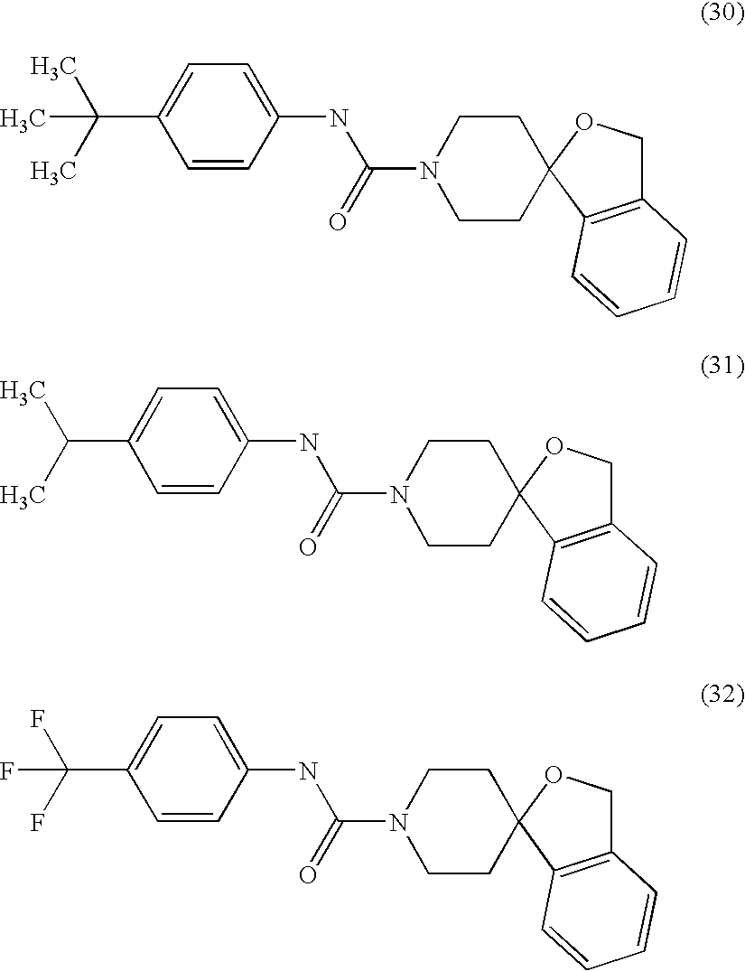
C1=C(C(C)(C)C)C=CC(NC(N2CCC3(CC2)OCC2=C3C=CC=C2)=O)=C1.C1=C(C(C)C)C=CC(NC(N2CCC3(CC2)OCC2=C3C=CC=C2)=O)=C1.C1=C(C(F)(F)F)C=CC(NC(N2CCC3(CC2)OCC2=C3C=CC=C2)=O)=C1
